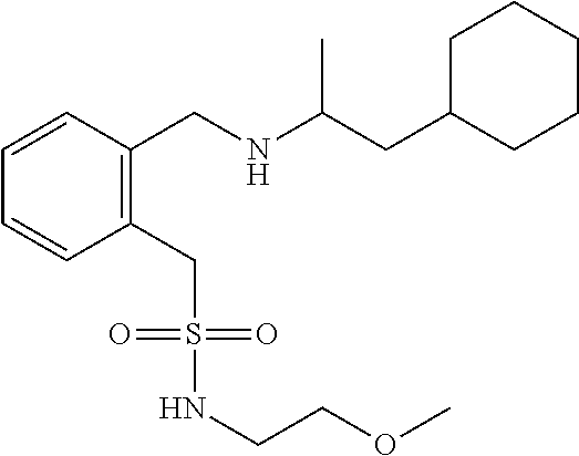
O(C)CCNS(=O)(=O)CC1=C(CNC(CC2CCCCC2)C)C=CC=C1
